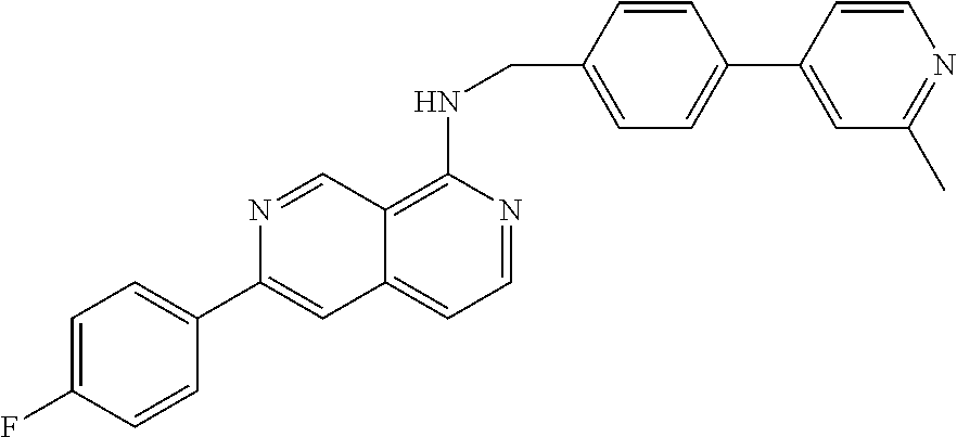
C1=C(F)C=CC(C2=CC3=CC=NC(NCC4=CC=C(C5=CC(C)=NC=C5)C=C4)=C3C=N2)=C1
